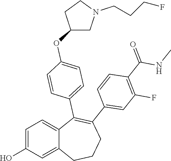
C1=C(O)C=C2C(=C1)C(C1=CC=C(OC3CN(CCCF)CC3)C=C1)=C(C1=CC(F)=C(C(=O)NC)C=C1)CCC2
